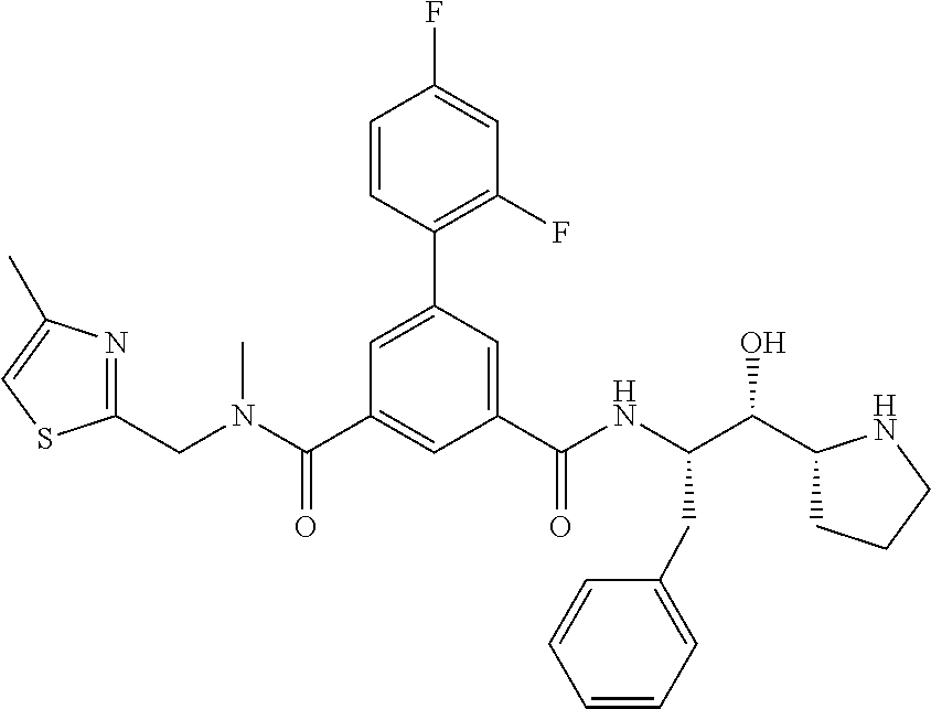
C1(C(NC(C(O)C2CCCN2)CC2=CC=CC=C2)=O)=CC(C2=C(F)C=C(F)C=C2)=CC(C(N(CC2=NC(C)=CS2)C)=O)=C1
